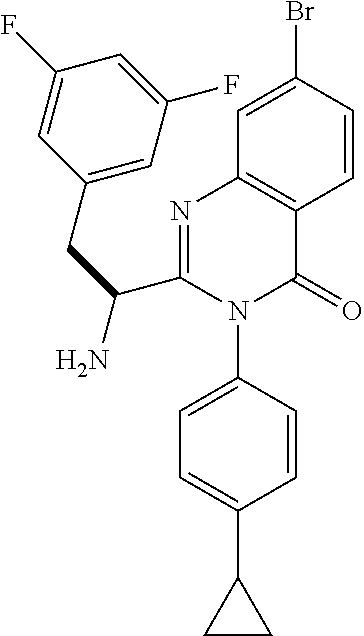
C1=C(Br)C=CC2=C1N=C(C(CC1=CC(F)=CC(F)=C1)N)N(C1=CC=C(C3CC3)C=C1)C2=O
